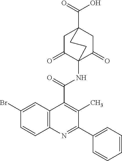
C1C(=O)C2(NC(C3=C(C)C(C4=CC=CC=C4)=NC4=C3C=C(Br)C=C4)=O)C(=O)CC1(C(=O)O)CC2
